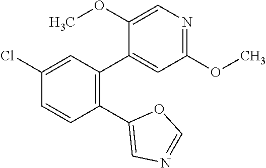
C1=C(OC)C(C2=C(C3=CN=CO3)C=CC(Cl)=C2)=CC(OC)=N1
